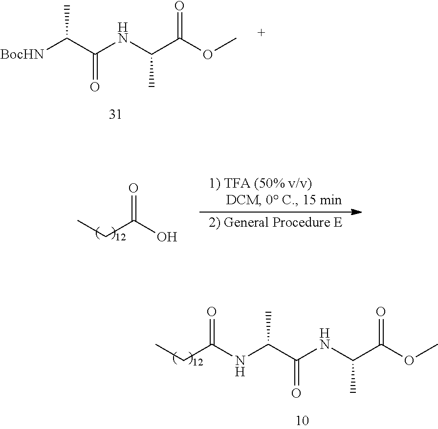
[BocHN]C(C(NC(C(OC)=O)C)=O)C.O=C(O)CC.N(C(C(NC(C(OC)=O)C)=O)C)C(CC)=O
